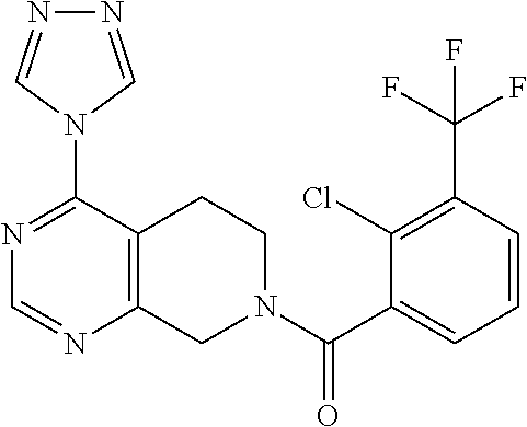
N1=C(N2C=NN=C2)C2=C(N=C1)CN(C(C1=CC=CC(C(F)(F)F)=C1Cl)=O)CC2
